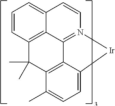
C12=CC=CC3=C1C1=N(C=C2)[Ir]C2=CC=C(C)C(=C12)C3(C)C
